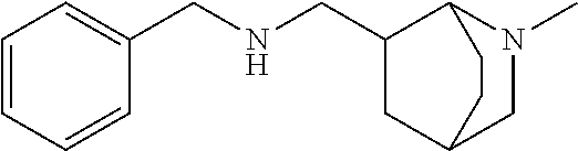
C(NCC1=CC=CC=C1)C1C2N(C)CC(C1)CC2
